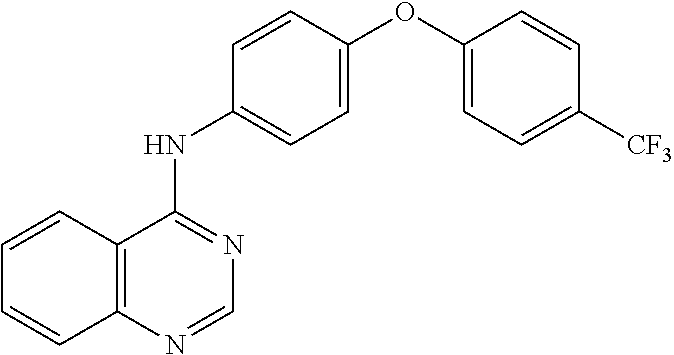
C12=C(N=CN=C1NC1=CC=C(OC3=CC=C([CF3])C=C3)C=C1)C=CC=C2
